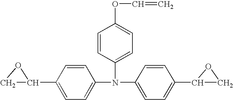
C1C(C2=CC=C(N(C3=CC=C(C4CO4)C=C3)C3=CC=C(OC=C)C=C3)C=C2)O1
